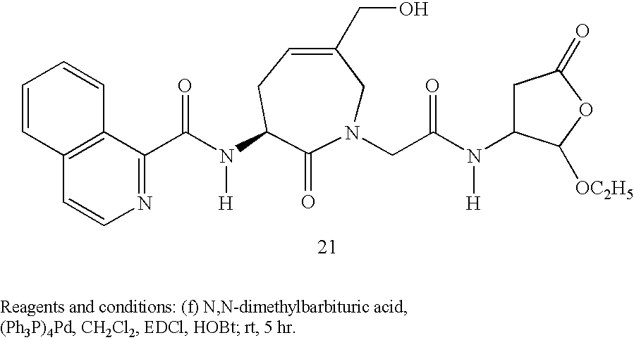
C1=CC2=C(C=C1)C=CN=C2C(N(C1CC=C(CO)CN(CC(N([H])C2CC(=O)OC2[OC2H5])=O)C1=O)[H])=O
